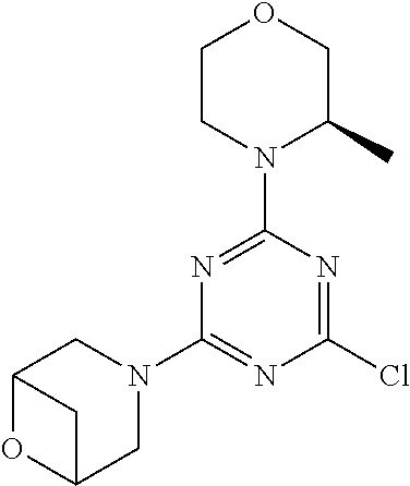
C1CN(C2=NC(N3CC4OC(C3)C4)=NC(Cl)=N2)C(C)CO1
